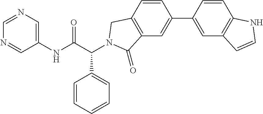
C1(NC(C(C2=CC=CC=C2)N2CC3=C(C=C(C4=CC5=C(C=C4)NC=C5)C=C3)C2=O)=O)=CN=CN=C1
